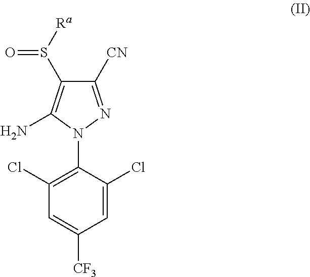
C1([CN])=NN(C2=C(Cl)C=C([CF3])C=C2Cl)C(N)=C1S(=O)[Ra]
